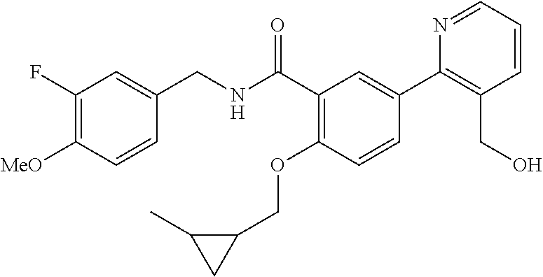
C1=CC([MeO])=C(F)C=C1CNC(C1=C(OCC2C(C)C2)C=CC(C2=C(CO)C=CC=N2)=C1)=O
